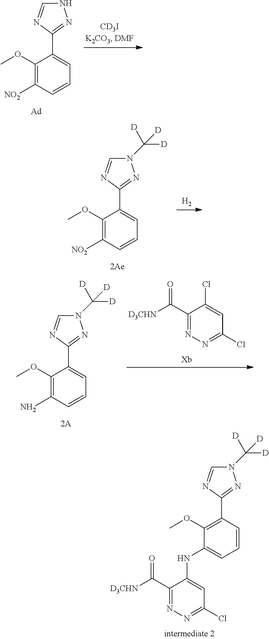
C1=NC(C2=C(OC)C(NC3=CC(Cl)=NN=C3C([D3CHN])=O)=CC=C2)=NN1C([D])([D])[D].C1=NC(C2=CC=CC([NO2])=C2OC)=NN1.C1=NC(C2=CC=CC([NO2])=C2OC)=NN1C([D])([D])[D].[H2].C1=NC(C2=CC=CC(N)=C2OC)=NN1C([D])([D])[D].C1(C([D3CHN])=O)=NN=C(Cl)C=C1Cl
